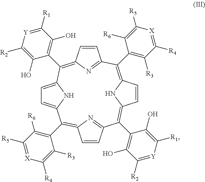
C1(C2=C(O)C([R1])=[Y]C([R2])=C2O)=C2N=C(C=C2)C(C2=C([R3])C([R4])=[X]C([R5])=C2[R6])=C2NC(=C(C3=C(O)C([R2])=[Y]C([R1])=C3O)C3=NC(=C(C4=C([R6])C([R5])=[X]C([R4])=C4[R3])C4=CC=C1N4)C=C3)C=C2
